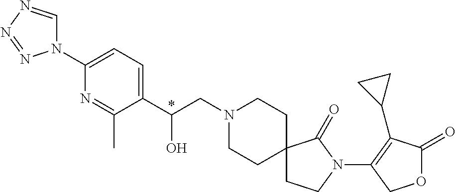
C1(C(CN2CCC3(CC2)CCN(C2=C(C4CC4)C(=O)OC2)C3=O)O)=CC=C(N2C=NN=N2)N=C1C
